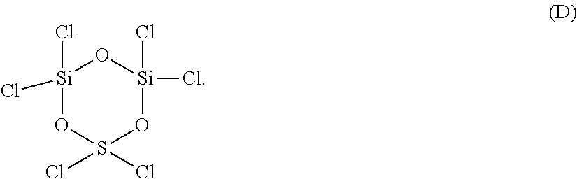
[Si]1(Cl)(Cl)OS(Cl)(Cl)O[Si](Cl)(Cl)O1
